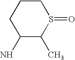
C1(N)C(C)S(=O)CCC1
